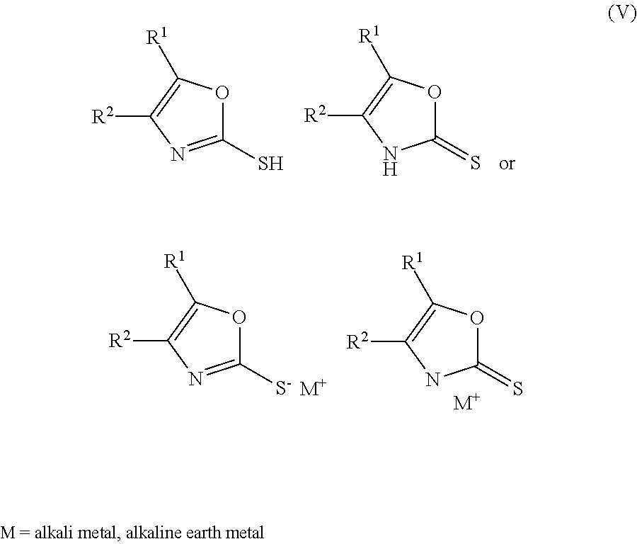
C1(S)=NC([R2])=C([R1])O1.C1(=S)OC([R1])=C([R2])N1.C1([S-])=NC([R2])=C([R1])O1.[M+].C1(=S)OC([R1])=C([R2])N1.[M+]
